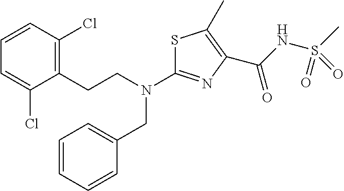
C(N(C1=NC(C(=O)NS(C)(=O)=O)=C(C)S1)CC1=CC=CC=C1)CC1=C(Cl)C=CC=C1Cl
